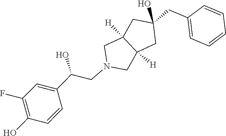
C1=CC=CC=C1CC1(O)CC2([H])C([H])(CN(CC(C3=CC(F)=C(O)C=C3)O)C2)C1
